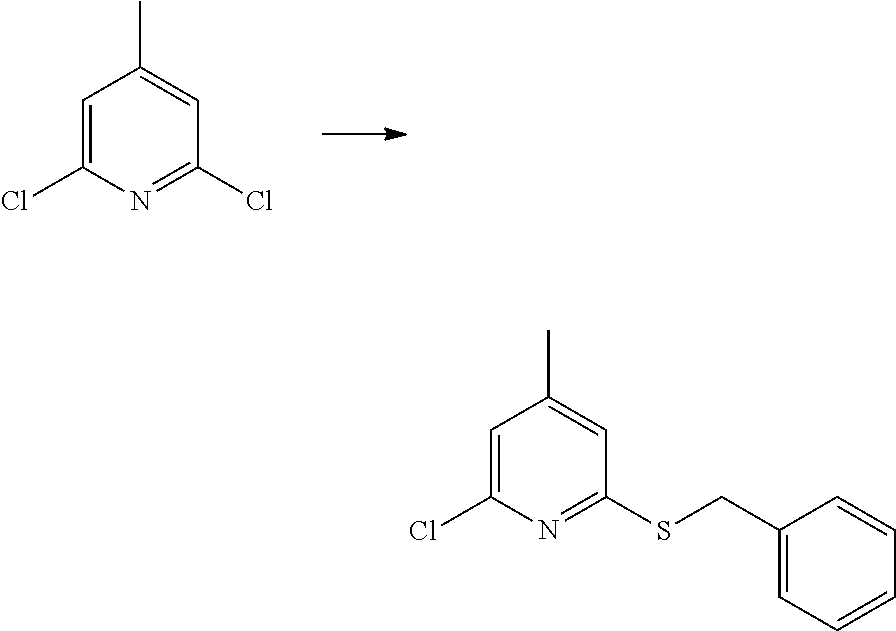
C1=C(Cl)N=C(Cl)C=C1C.C1=C(Cl)N=C(SCC2=CC=CC=C2)C=C1C
